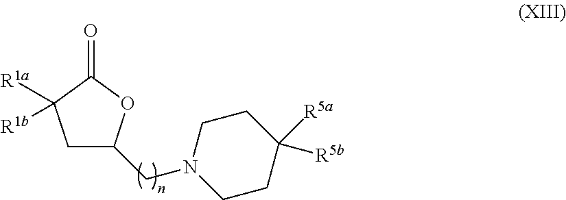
C1C(CN2CCC([R5b])([R5a])CC2)OC(=O)C1([R1a])[R1b]
